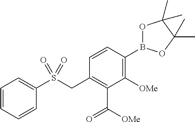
C1=CC=CC(S(CC2=C(C([OMe])=O)C([OMe])=C(B3OC(C)(C)C(C)(C)O3)C=C2)(=O)=O)=C1
